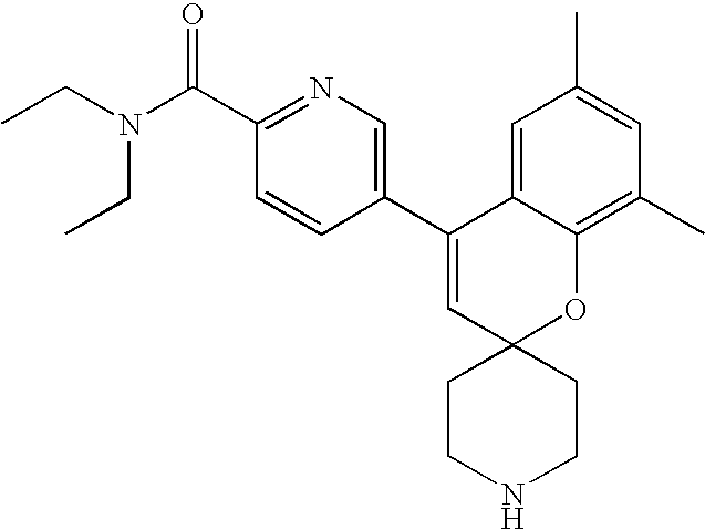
CCN(C(C1=NC=C(C2=CC3(OC4=C(C)C=C(C)C=C24)CCNCC3)C=C1)=O)CC
